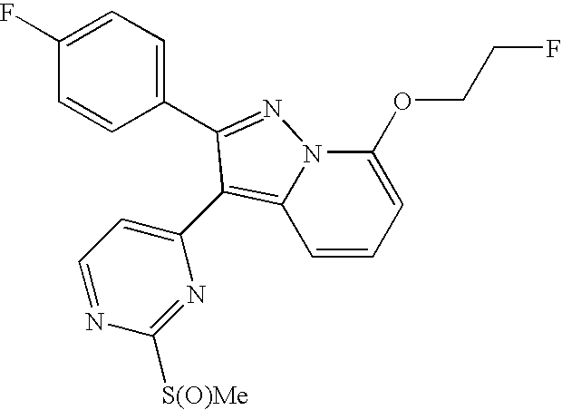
C1=CC=C(OCCF)N2C1=C(C1=CC=NC([S(O)Me])=N1)C(C1=CC=C(F)C=C1)=N2
